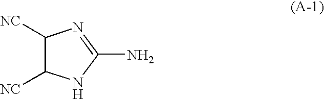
C1([NC])C([NC])NC(N)=N1
